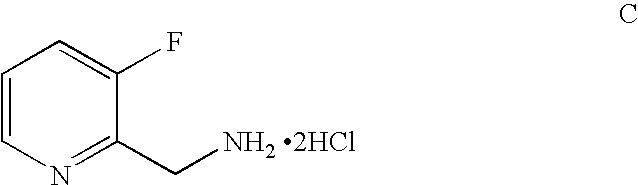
C1=CN=C(C[NH2 2HCl])C(F)=C1
